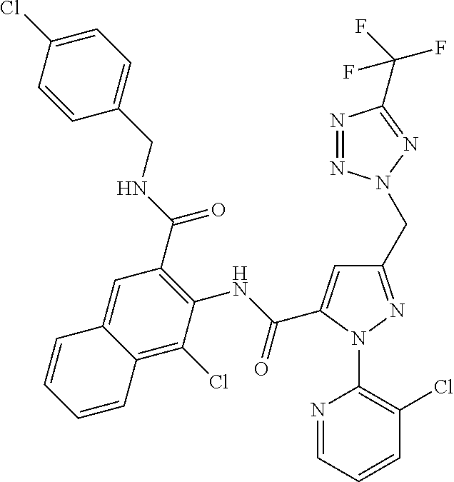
C1=CC(Cl)=CC=C1CNC(C1=C(NC(C2=CC(CN3N=NC(C(F)(F)F)=N3)=NN2C2=C(Cl)C=CC=N2)=O)C(Cl)=C2C(=C1)C=CC=C2)=O
